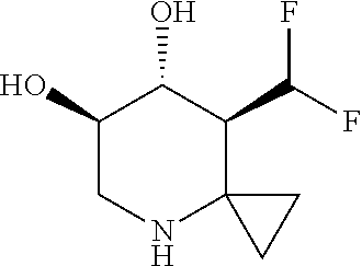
C1(O)CNC2(C(C(F)F)C1O)CC2
